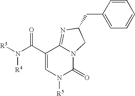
[R3]N(C(C1=CN([R5])C(=O)N2C1=NC(CC1=CC=CC=C1)C2)=O)[R4]
